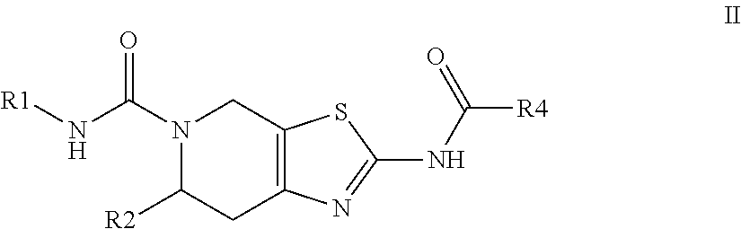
N1(C(N[R1])=O)C([R2])CC2=C(C1)SC(NC([R4])=O)=N2
